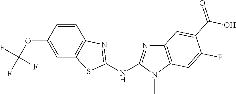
O(C1=CC2=C(C=C1)N=C(NC1=NC3=C(N1C)C=C(F)C(C(O)=O)=C3)S2)C(F)(F)F
